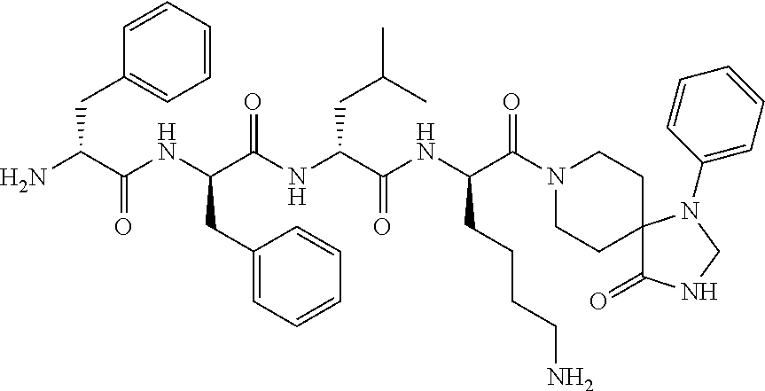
NC(C(NC(C(NC(C(NC(C(N1CCC2(CC1)C(=O)NCN2C1=CC=CC=C1)=O)CCCCN)=O)CC(C)C)=O)CC1=CC=CC=C1)=O)CC1=CC=CC=C1
